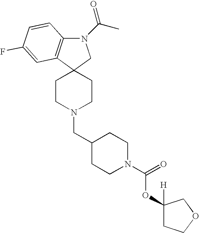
N1(C(=O)C)C2=C(C3(C1)CCN(CC1CCN(C(OC4([H])CCOC4)=O)CC1)CC3)C=C(F)C=C2
